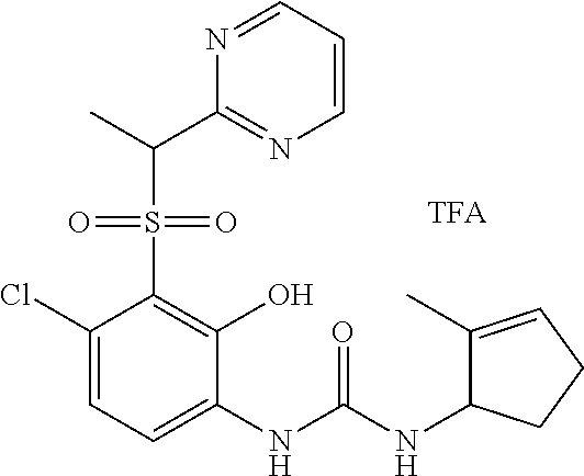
C1(Cl)=CC=C(NC(NC2C(C)=CCC2)=O)C(O)=C1S(=O)(=O)C(C)C1=NC=CC=N1
